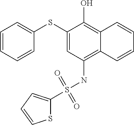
C1(SC2=CC=CC=C2)=CC(NS(=O)(=O)C2=CC=CS2)=C2C(=C1O)C=CC=C2
